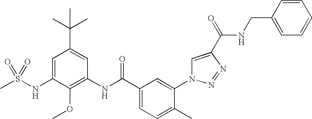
CS(NC1=CC(C(C)(C)C)=CC(NC(C2=CC=C(C)C(N3C=C(C(=O)NCC4=CC=CC=C4)N=N3)=C2)=O)=C1OC)(=O)=O
